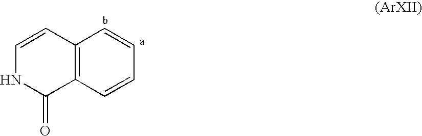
C12=C(C=CC=C1)C=CNC2=O
